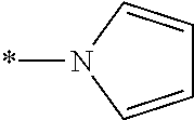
N1(*)C=CC=C1
